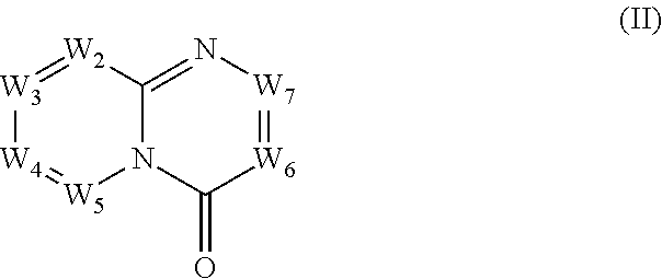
[W3]1=[W2]C2=N[W7]=[W6]C(=O)N2[W5]=[W4]1
